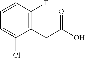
C1=CC(F)=C(CC(O)=O)C(Cl)=C1
